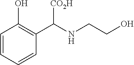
C1=CC=CC(C(NCCO)[CO2H])=C1O
